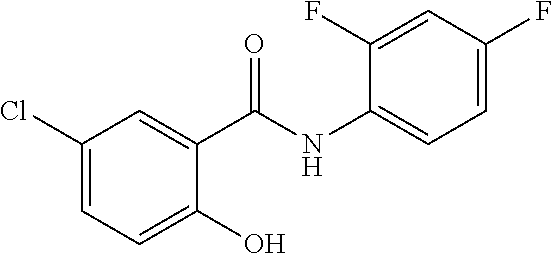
C1(Cl)=CC=C(O)C(C(NC2=CC=C(F)C=C2F)=O)=C1
